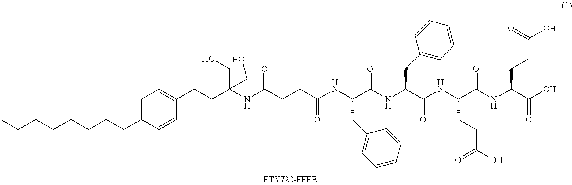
C1=C(CCCCCCCC)C=CC(CCC(NC(CCC(NC(C(NC(C(NC(C(NC(C(O)=O)CCC([OH])=O)=O)CCC(=O)O)=O)CC2=CC=CC=C2)=O)CC2=CC=CC=C2)=O)=O)(CO)CO)=C1
